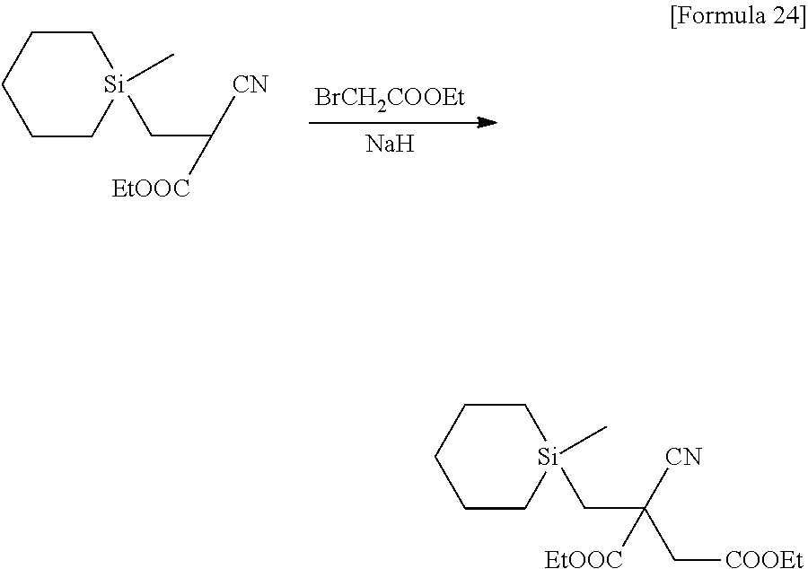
[BrCH2COOEt].[Na].C(C([CN])[EtOOC])[Si]1(C)CCCCC1.C(C(C[COOEt])([CN])[EtOOC])[Si]1(C)CCCCC1
